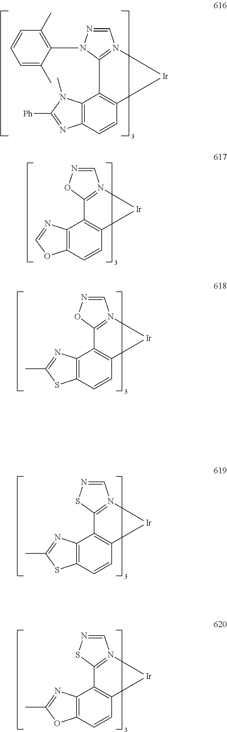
C1=NN(C2=C(C)C=CC=C2C)C2=N1[Ir]C1=C2C2=C(C=C1)N=C([Ph])N2C.C1=NOC2=N1[Ir]C1=C2C2=C(C=C1)OC=N2.C1=NOC2=N1[Ir]C1=C2C2=C(C=C1)SC(C)=N2.C1=NSC2=N1[Ir]C1=C2C2=C(C=C1)SC(C)=N2.C1=NSC2=N1[Ir]C1=C2C2=C(C=C1)OC(C)=N2
